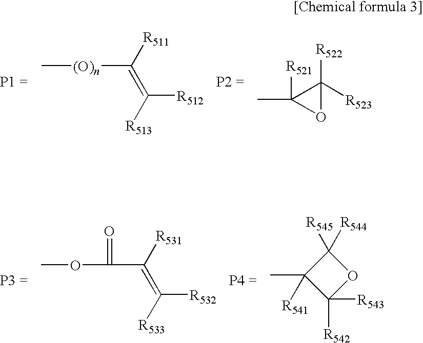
[(O)n](C(=C([R513])[R512])[R511])C.O1C([R522])([R523])C1(C)[R521].C(C(=C([R533])[R532])[R531])(=O)OC.C1([R544])([R545])C(C)([R541])C([R542])([R543])O1
